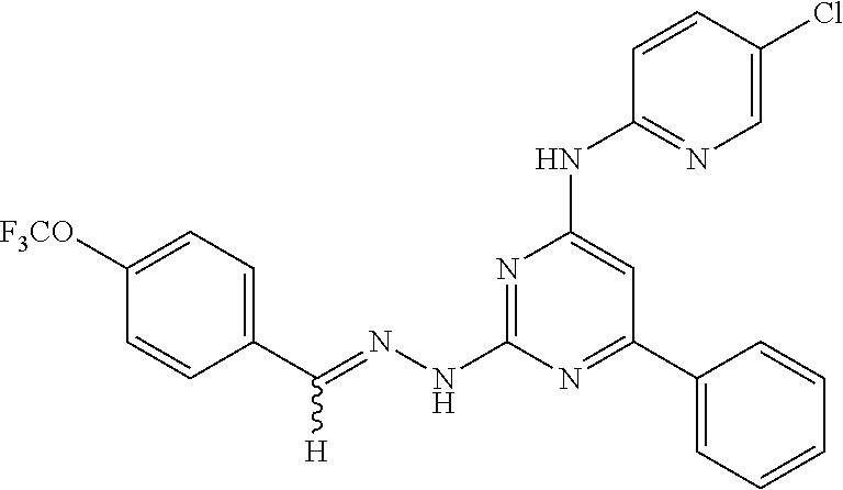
C1(C(=NNC2=NC(NC3=NC=C(Cl)C=C3)=CC(C3=CC=CC=C3)=N2)[H])=CC=C([F3CO])C=C1
